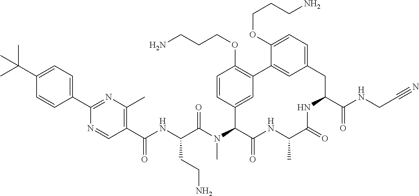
CC(C1=CC=C(C2=NC(C)=C(C(NC(C(N(C3C(=O)NC(C)C(=O)NC(C(NCC#N)=O)CC4=CC=C(OCCCN)C(=C4)C4=C(OCCCN)C=CC3=C4)C)=O)CCN)=O)C=N2)C=C1)(C)C
